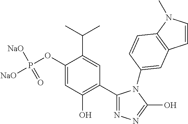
C1(C2=C(O)C=C(OP([NaO])([NaO])=O)C(C(C)C)=C2)=NN=C(O)N1C1=CC2=C(N(C)C=C2)C=C1
